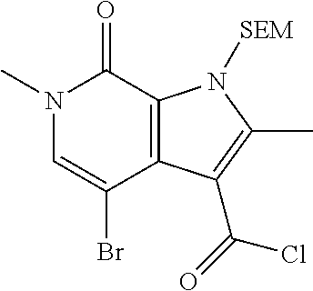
N1(C)C=C(Br)C2=C(C1=O)N([SEM])C(C)=C2C(=O)Cl
